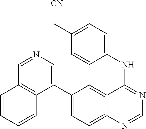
C1(NC2=NC=NC3=CC=C(C4=CN=CC5=C4C=CC=C5)C=C32)=CC=C(C[CN])C=C1
